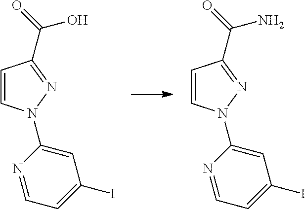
C1=CN(C2=CC(I)=CC=N2)N=C1C(=O)O.C1=CN(C2=CC(I)=CC=N2)N=C1C(=O)N
